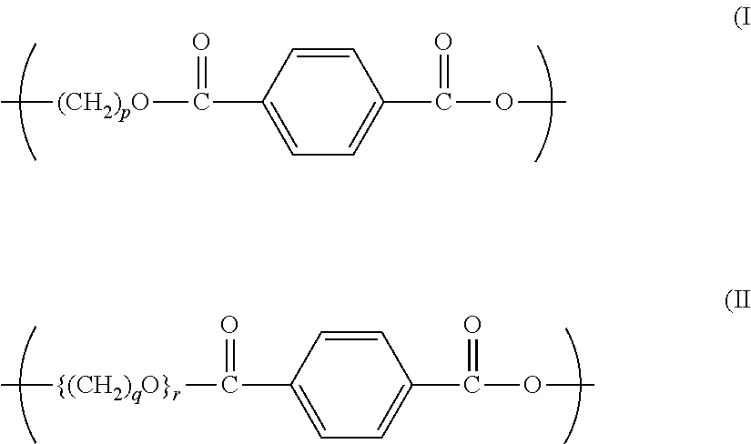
C[(CH2)pO]C(=O)C1=CC=C(C(OC)=O)C=C1.C[{(CH2)qO}r]C(=O)C1=CC=C(C(OC)=O)C=C1
